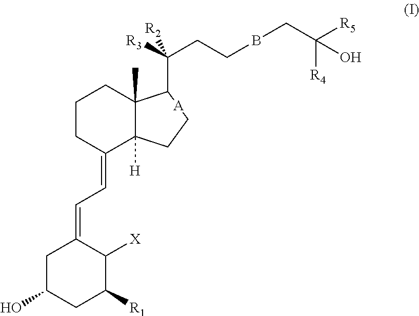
C1C(C([R3])(CCBCC([R5])([R4])O)[R2])C2(C)C([H])(C(=CC=C3CC(O)CC([R1])C3[X])CCC2)C1.[A]
